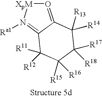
O1=C2C([R14])([R13])C([R17])([R18])C([R15])([R16])C([R12])([R11])C2=N([Ra1])[XpM]1
